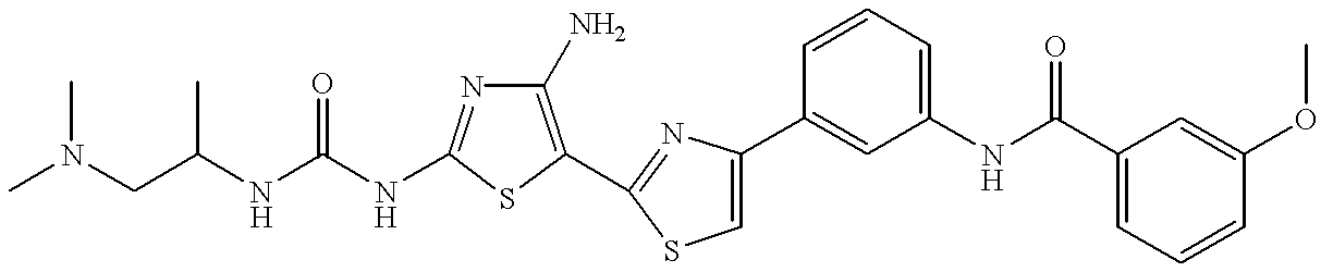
C(NC1=NC(N)=C(C2=NC(C3=CC(NC(C4=CC=CC(OC)=C4)=O)=CC=C3)=CS2)S1)(NC(CN(C)C)C)=O
